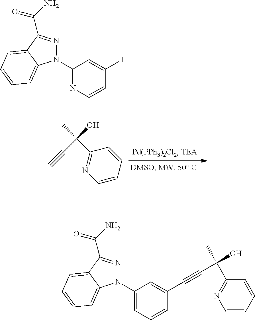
C1=CC=CC(C(C)(O)C#C)=N1.N1(C2=NC=CC(I)=C2)N=C(C(=O)N)C2=CC=CC=C12.N1(C2=CC=CC(C#CC(O)(C)C3=NC=CC=C3)=C2)N=C(C(=O)N)C2=CC=CC=C12
